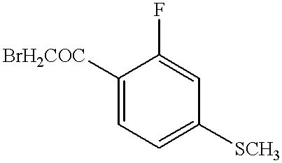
C1([BrH2COC])=CC=C([SCH3])C=C1F
